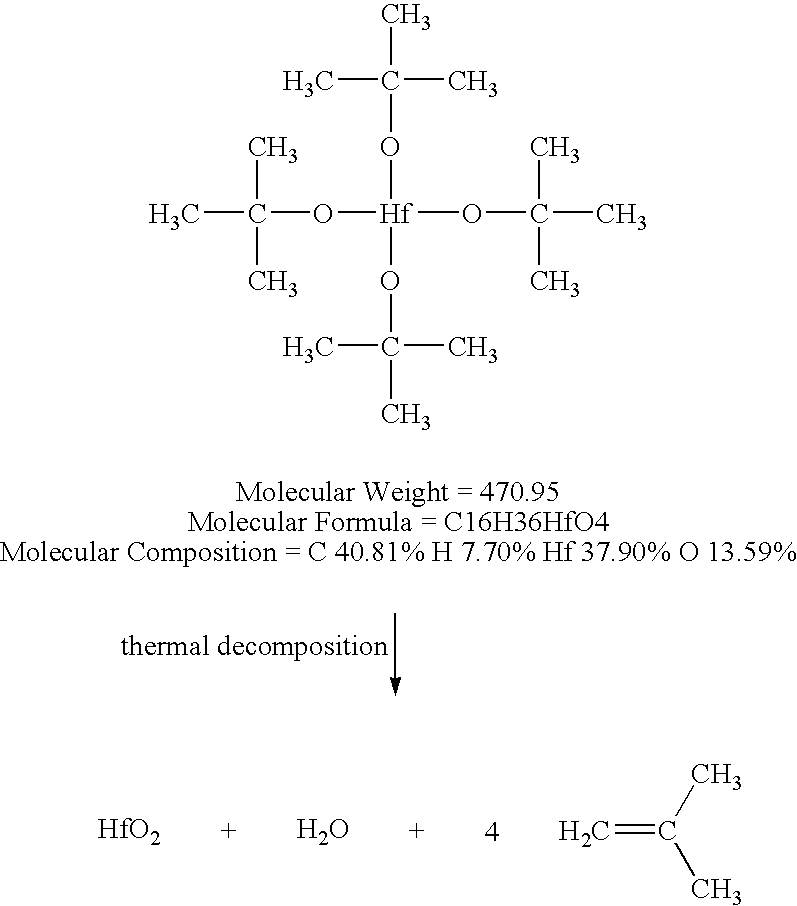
CC(C)(C)O[Hf](OC(C)(C)C)(OC(C)(C)C)OC(C)(C)C.[HfO2].O.C=C(C)C
